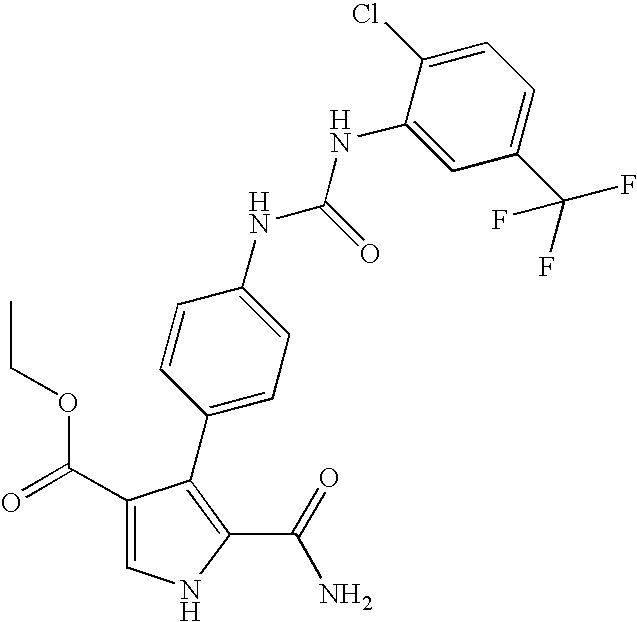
C1(C(=O)OCC)=CNC(C(=O)N)=C1C1=CC=C(NC(NC2=CC(C(F)(F)F)=CC=C2Cl)=O)C=C1
